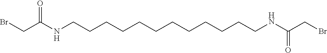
C(C(NCCCCCCCCCCCCNC(CBr)=O)=O)Br
